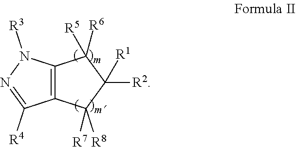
C12=C(C([R7])([R8])C([R2])([R1])C1([R5])[R6])C([R4])=NN2[R3]
